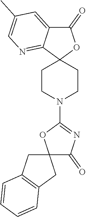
C12(CCN(C3=NC(=O)C4(O3)CC3=C(C4)C=CC=C3)CC1)OC(=O)C1=CC(C)=CN=C21
